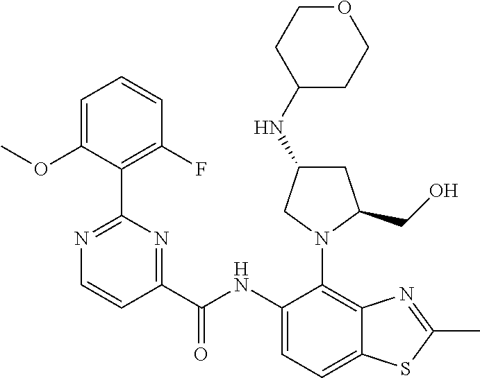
C1C(NC2CCOCC2)CN(C2=C3C(=CC=C2NC(C2=NC(C4=C(F)C=CC=C4OC)=NC=C2)=O)SC(C)=N3)C1CO
